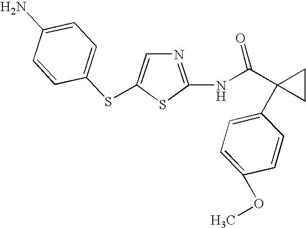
N1=C(NC(C2(C3=CC=C(OC)C=C3)CC2)=O)SC(SC2=CC=C(N)C=C2)=C1
